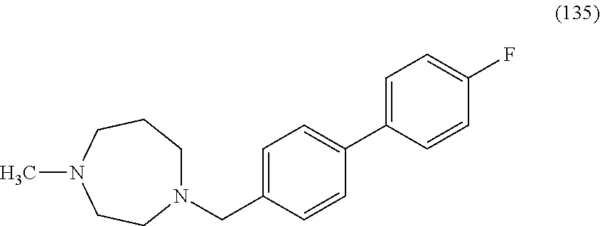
N1(CC2=CC=C(C3=CC=C(F)C=C3)C=C2)CCCN(C)CC1
